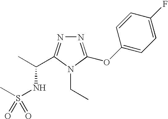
S(NC(C)C1=NN=C(OC2=CC=C(F)C=C2)N1CC)(=O)(C)=O
